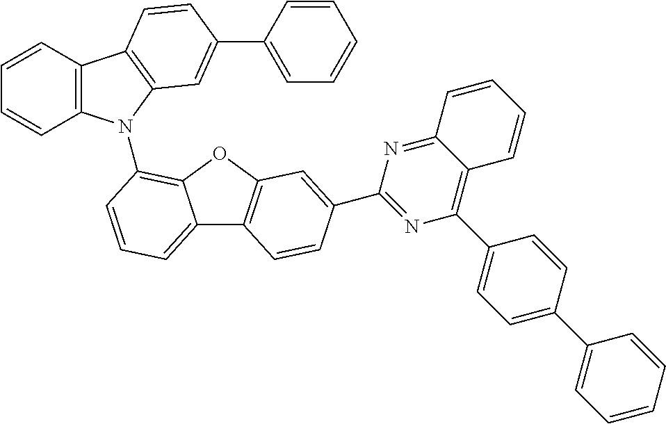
C1=CC2=C(C=C1)N(C1=C3C(=CC=C1)C1=C(O3)C=C(C3=NC(C4=CC=C(C5=CC=CC=C5)C=C4)=C4C(=N3)C=CC=C4)C=C1)C1=C2C=CC(C2=CC=CC=C2)=C1
